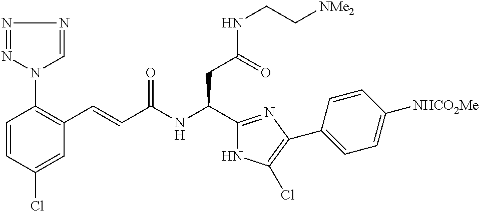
C1=CC(Cl)=CC(C=CC(NC(C2=NC(C3=CC=C([NHCO2Me])C=C3)=C(Cl)N2)CC(NCC[NMe2])=O)=O)=C1N1N=NN=C1
